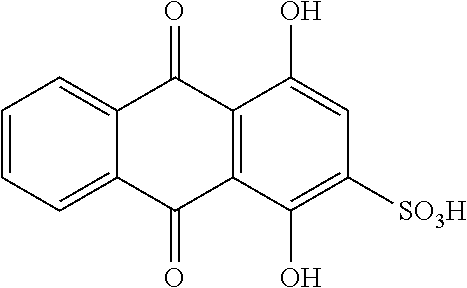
C12=C(C(=O)C3=CC=CC=C3C1=O)C(O)=CC([SO3H])=C2O
